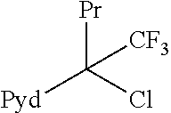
[Pr]C(Cl)([Pyd])[CF3]
